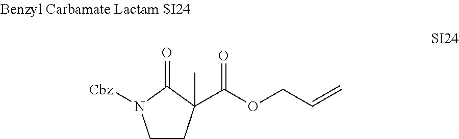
[Cbz]N1CCC(C(OCC=C)=O)(C)C1=O
